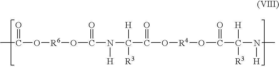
CC(O[R6]OC(N([H])C(C(O[R4]OC(C(N(C)[H])([H])[R3])=O)=O)([H])[R3])=O)=O
